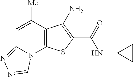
N(C(=O)C1=C(N)C2=C(N3C(=NN=C3)C=C2[Me])S1)C1CC1
